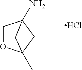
C1OC2(C)CC1(N)C2.Cl
